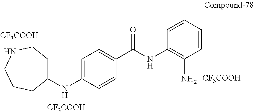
C1(NC2=CC=C(C(NC3=C(N)C=CC=C3)=O)C=C2)CCNCCC1.[CF3COOH].[CF3COOH].[CF3COOH]
